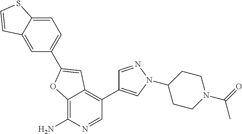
C12=C(N)N=CC(C3=CN(C4CCN(C(C)=O)CC4)N=C3)=C1C=C(C1=CC=C3C(=C1)C=CS3)O2
